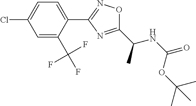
C1=C(Cl)C=C(C(F)(F)F)C(C2=NOC(C(NC(=O)OC(C)(C)C)C)=N2)=C1
